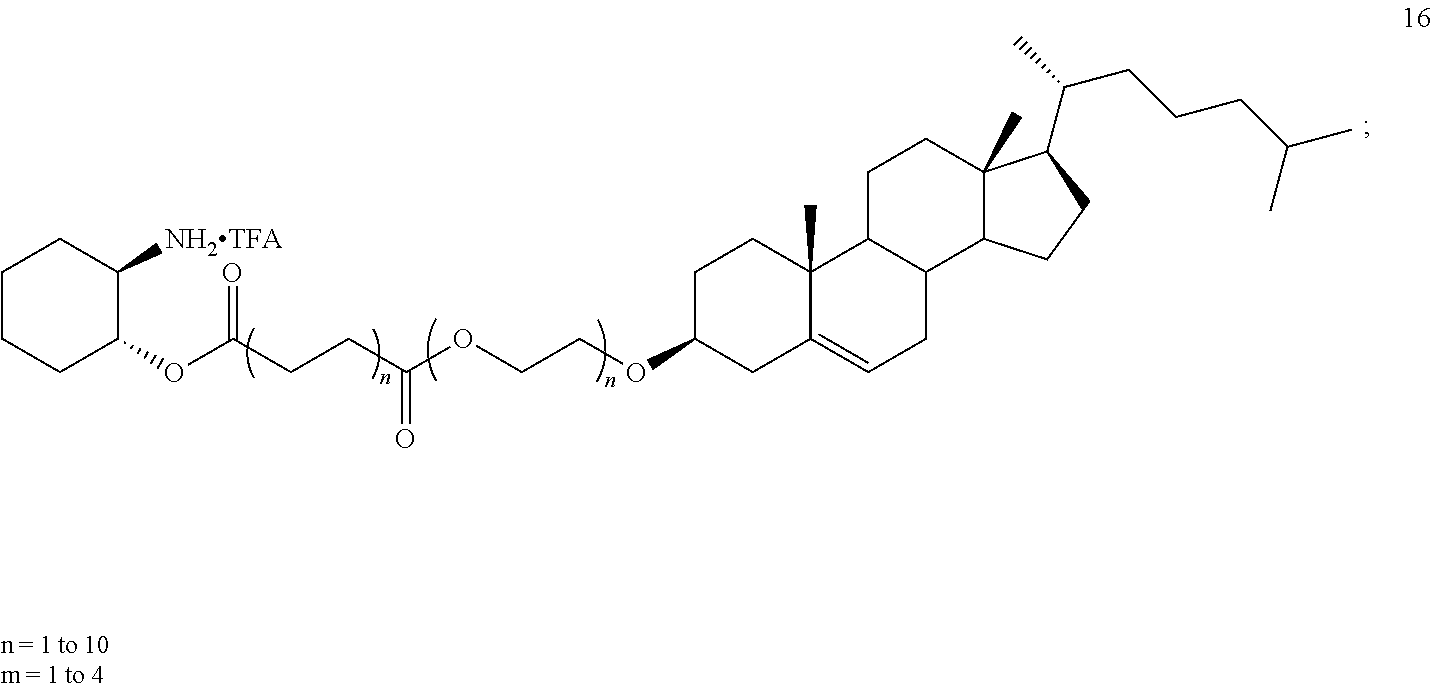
C1CCC(OC(CCC(OCCOC2CC3=CCC4C(C3(C)CC2)CCC2(C)C4CCC2C(C)CCCC(C)C)=O)=O)C([NH2TFA])C1
